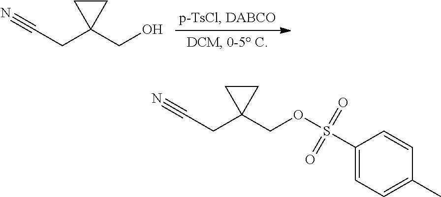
C(CC1(COS(C2=CC=C(C)C=C2)(=O)=O)CC1)#N.C(CC1(CO)CC1)#N
